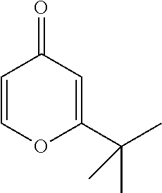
O=C1C=COC(C(C)(C)C)=C1
